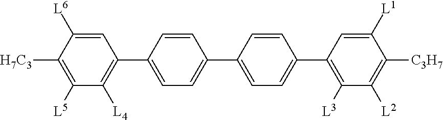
C1=C([L6])C([H7C3])=C([L5])C([L4])=C1C1=CC=C(C2=CC=C(C3=C([L3])C([L2])=C([C3H7])C([L1])=C3)C=C2)C=C1
